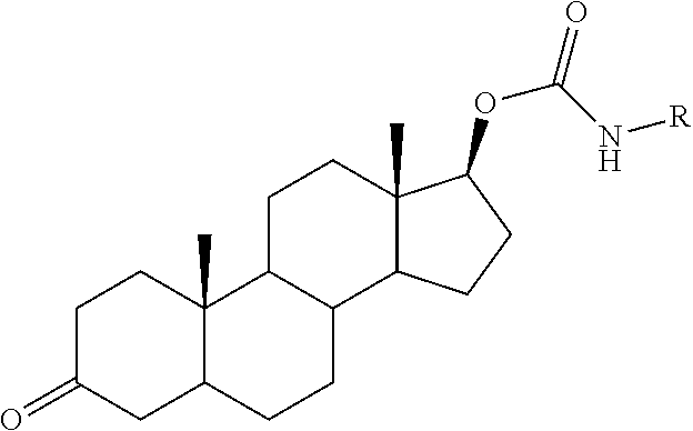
C1C(=O)CC2C(C)(C1)C1C(CC2)C2C(C)(CC1)C(OC(N[R])=O)CC2
